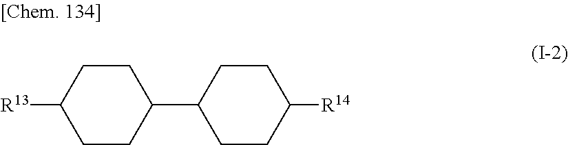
[R14]C1CCC(C2CCC([R13])CC2)CC1
